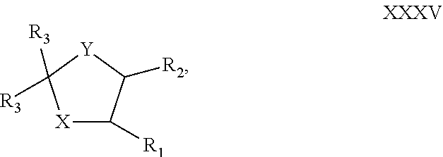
[X]1C([R1])C([R2])[Y]C1([R3])[R3]
